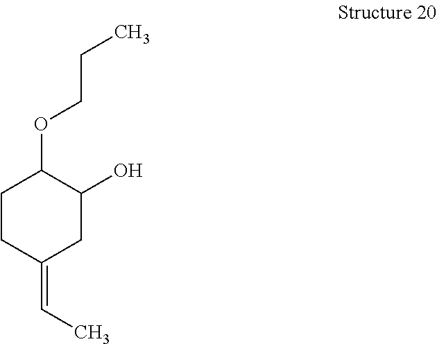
C1CC(=CC)CC(O)C1OCCC
